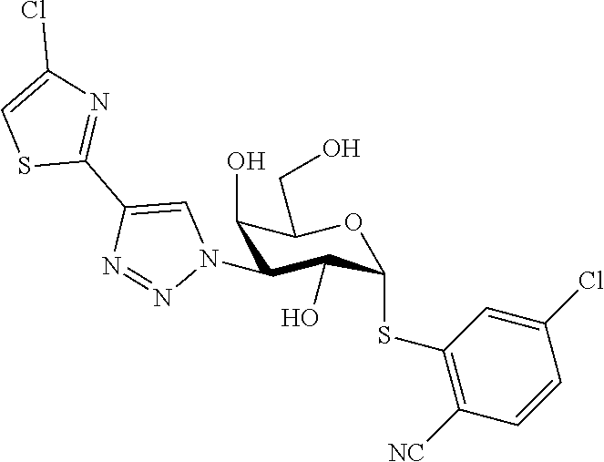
C1(O)C(N2C=C(C3=NC(Cl)=CS3)N=N2)C(O)C(SC2=C([NC])C=CC(Cl)=C2)OC1CO
